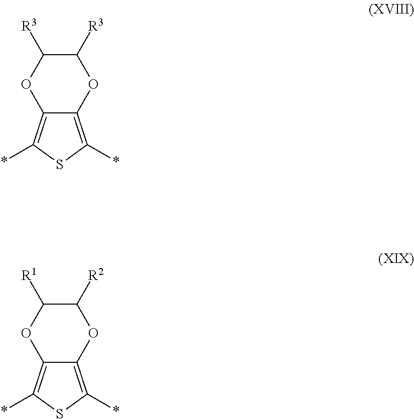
C1([R3])C([R3])OC2=C(*)SC(*)=C2O1.C1([R2])C([R1])OC2=C(*)SC(*)=C2O1
